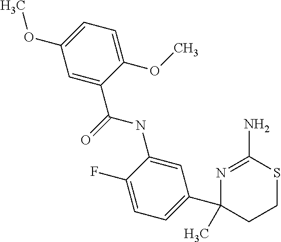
CC1(C2=CC=C(F)C(NC(C3=CC(OC)=CC=C3OC)=O)=C2)N=C(N)SCC1
